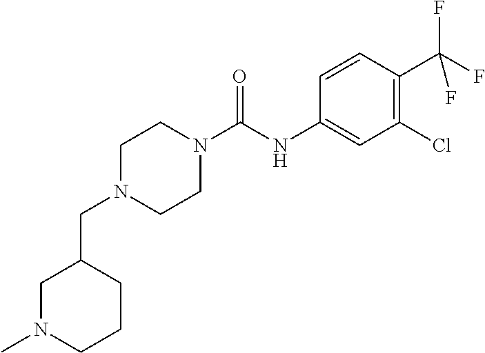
C1(CN2CCN(C(=O)NC3=CC(Cl)=C(C(F)(F)F)C=C3)CC2)CN(C)CCC1
